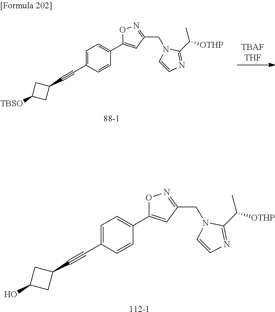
[112-1].C1(C#CC2=CC=C(C3=CC(CN4C(C([OTHP])C)=NC=C4)=NO3)C=C2)CC(O)C1.[TBAFTHF].[88-1].C1(C#CC2=CC=C(C3=CC(CN4C(C([OTHP])C)=NC=C4)=NO3)C=C2)CC([TBSO])C1
